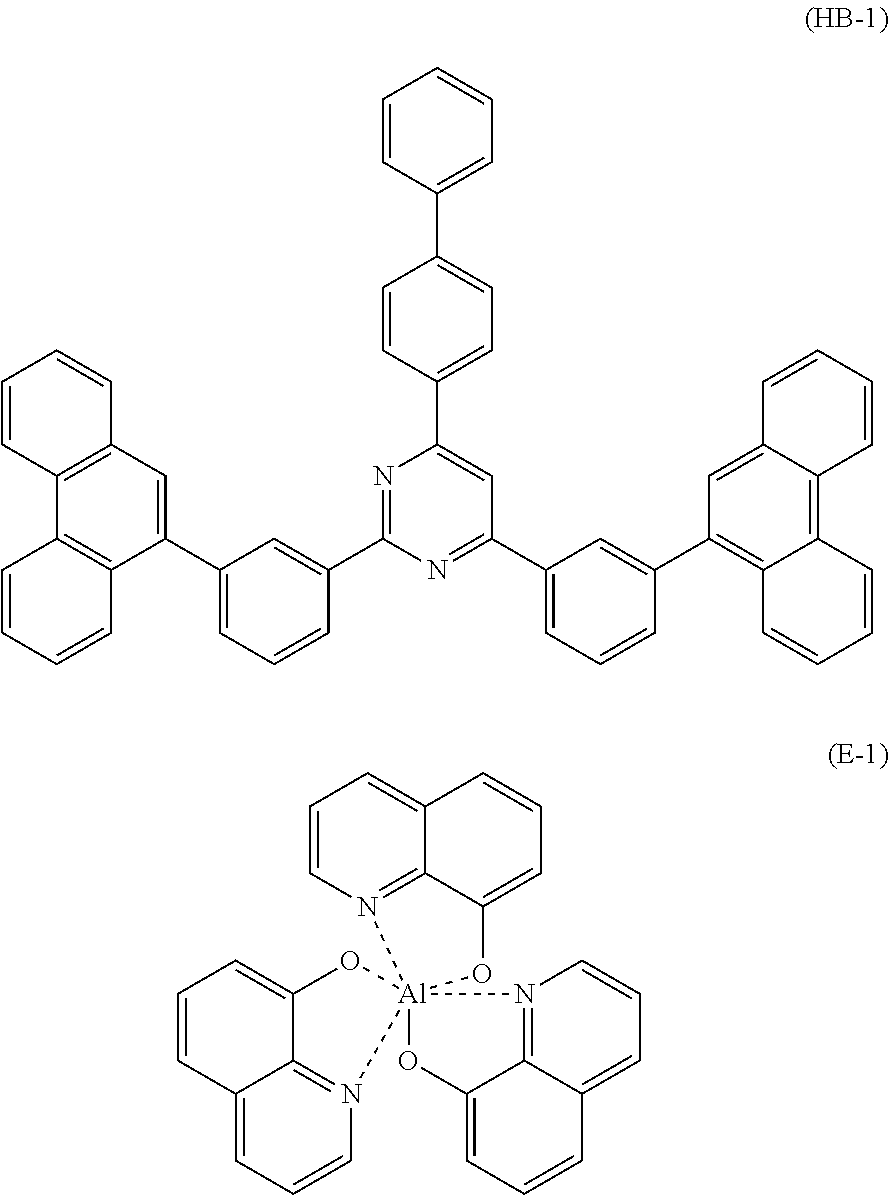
C1(C2=CC=CC(C3=NC(C4=CC=C(C5=CC=CC=C5)C=C4)=CC(C4=CC=CC(C5=C6C(=C7C(=C5)C=CC=C7)C=CC=C6)=C4)=N3)=C2)=CC2=C(C3=C1C=CC=C3)C=CC=C2.C1=CN2=C3C(=C1)C=CC=C3O[Al]213(OC2=CC=CC4=CC=CN1=C24)OC1=CC=CC2=CC=CN3=C12
